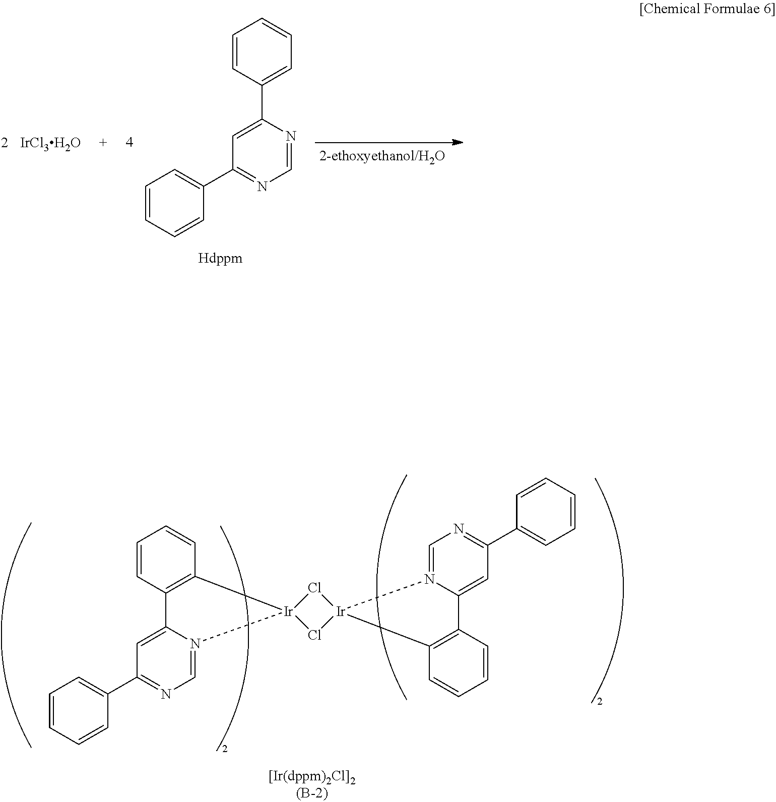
C1=CC(C2=CC(C3=CC=CC=C3)=NC=N2)=CC=C1.[IrCl3H2O].C1=CC2=C(C=C1)[Ir]1(N3=CN=C(C4=CC=CC=C4)C=C23)Cl[Ir]2(C3=C(C=CC=C3)C3=CC(C4=CC=CC=C4)=NC=N32)Cl1
